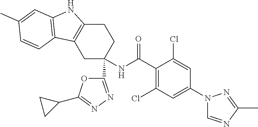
C1C(C2=NN=C(C3CC3)O2)(NC(C2=C(Cl)C=C(N3C=NC(C)=N3)C=C2Cl)=O)CCC2=C1C1=C(N2)C=C(C)C=C1
